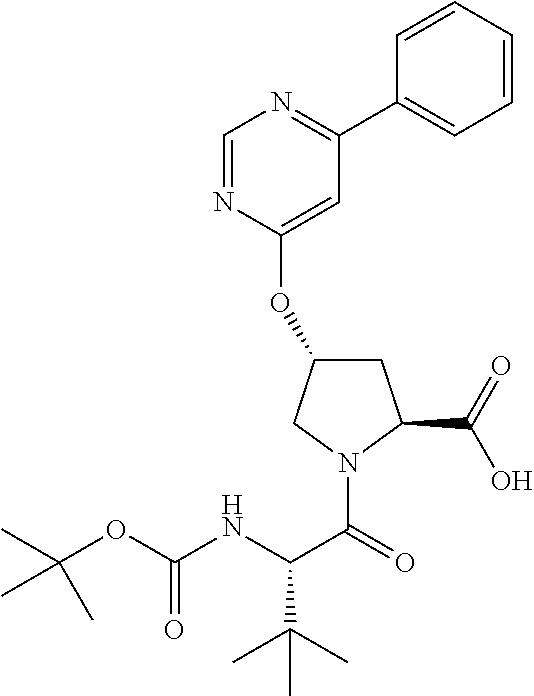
C1=NC(OC2CC(C(=O)O)N(C(=O)C(NC(OC(C)(C)C)=O)C(C)(C)C)C2)=CC(C2=CC=CC=C2)=N1
